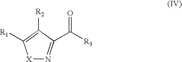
[X]1N=C(C([R3])=O)C([R2])=C1[R1]
